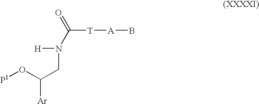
O=C(N(CC([Ar])O[P1])[H])[T][A]B
